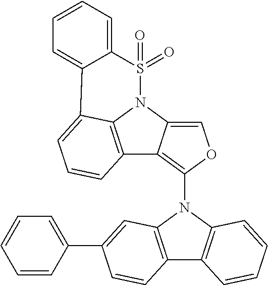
C12=C3N(C4=COC(N5C6=C(C7=C5C=C(C5=CC=CC=C5)C=C7)C=CC=C6)=C14)S(=O)(=O)C1=CC=CC=C1C3=CC=C2
